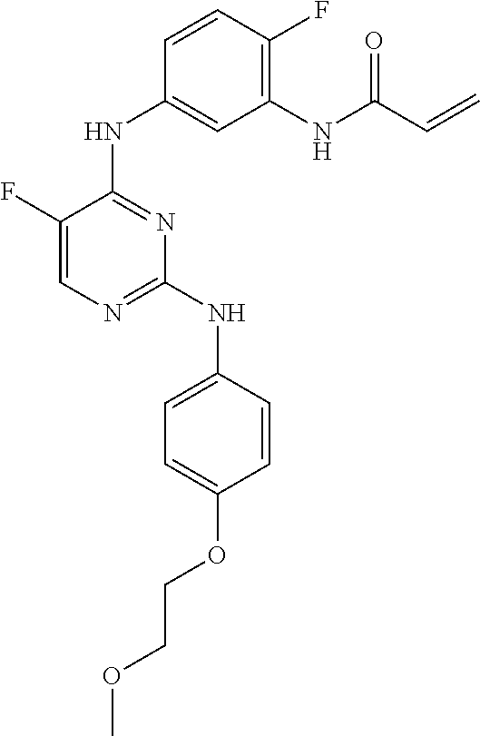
C1=CC(NC2=NC=C(F)C(NC3=CC(NC(C=C)=O)=C(F)C=C3)=N2)=CC=C1OCCOC
